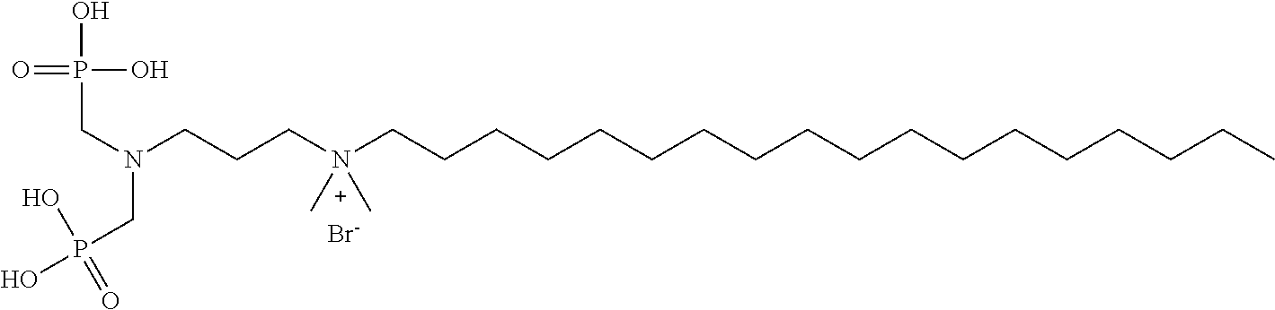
C([N+](CCCCCCCCCCCCCCCCCC)(C)C)CCN(CP(O)(O)=O)CP(O)(O)=O.[Br-]
